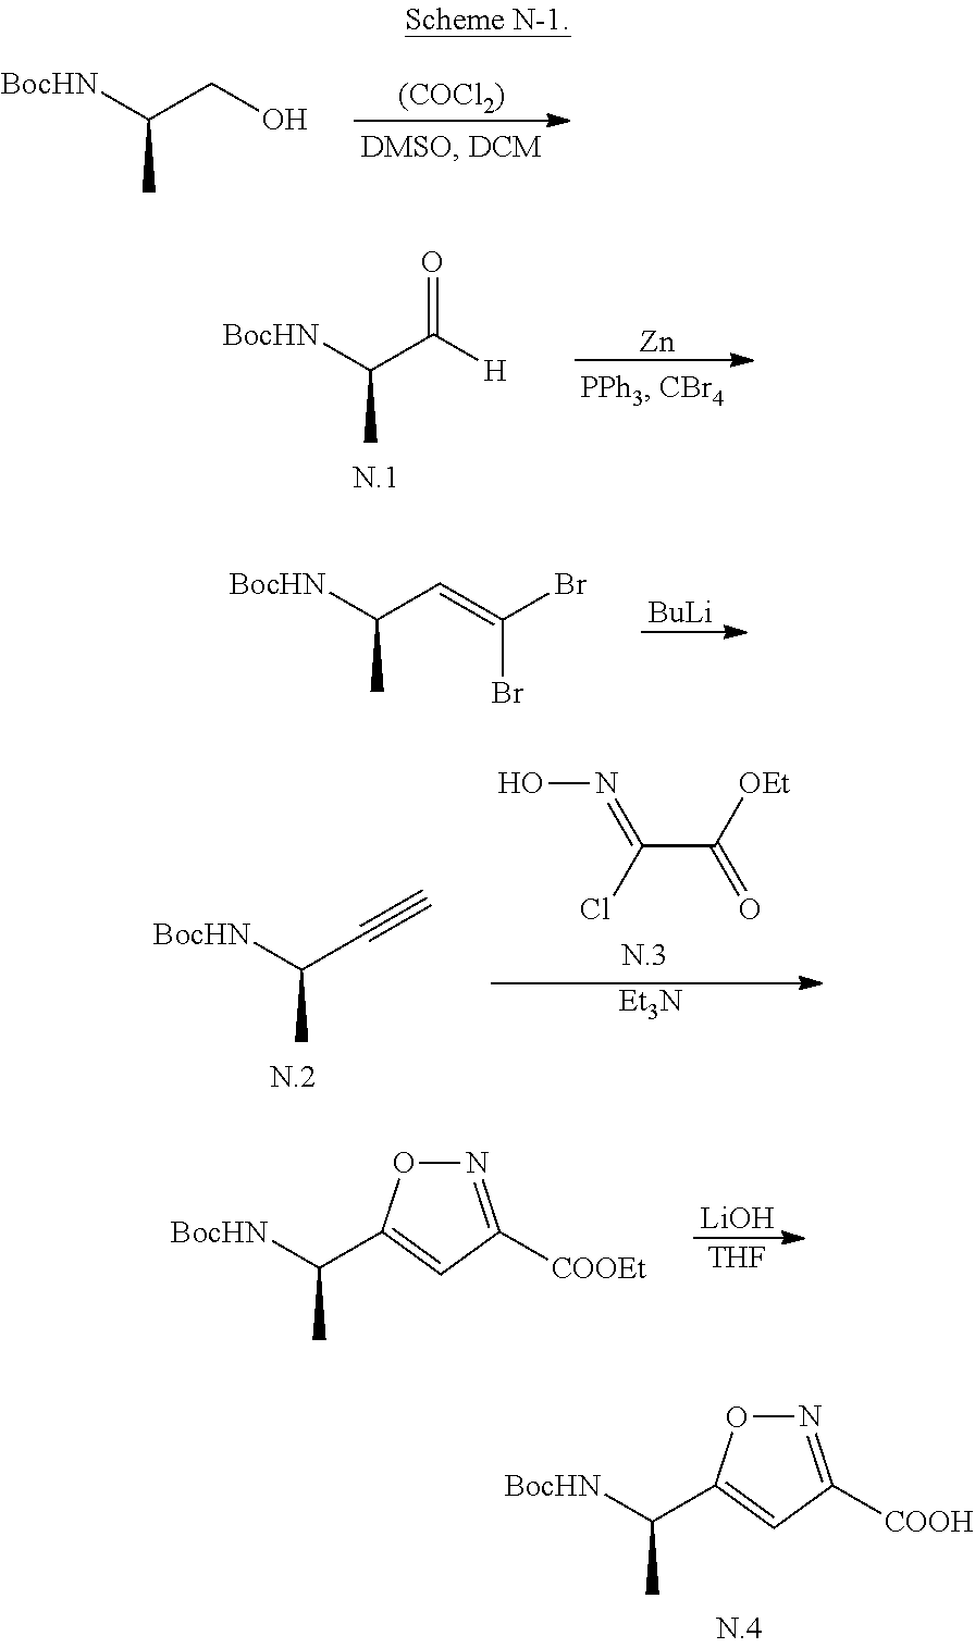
CC([BocHN])CO.[(COCl2)].CC([BocHN])C([H])=O.[Zn].CC([BocHN])C=C(Br)Br.[BuLi].C(C([OEt])=O)(Cl)=NO.CC([BocHN])C#C.[Et3N].N1=C([COOEt])C=C(C([BocHN])C)O1.[LiOH].[THF].N1=C([COOH])C=C(C([BocHN])C)O1
